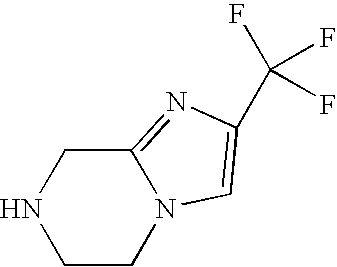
C1CN2C(=NC(C(F)(F)F)=C2)CN1
